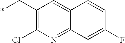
*CC1=C(Cl)N=C2C(=C1)C=CC(F)=C2
